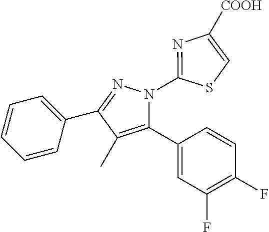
C1=CC=C(C2=NN(C3=NC([COOH])=CS3)C(C3=CC(F)=C(F)C=C3)=C2C)C=C1
